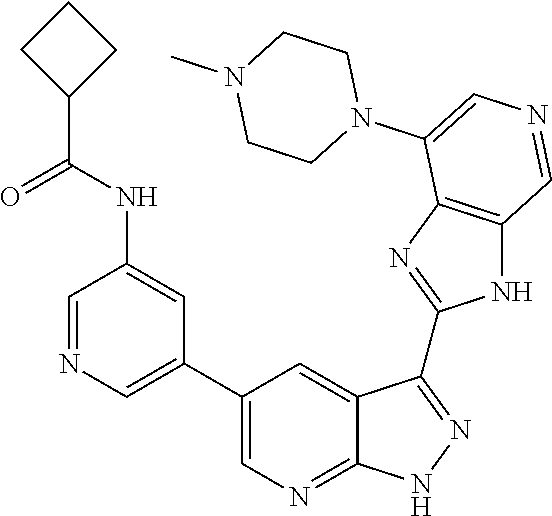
C1=NC=C(C2=CN=C3C(=C2)C(C2=NC4=C(N2)C=NC=C4N2CCN(C)CC2)=NN3)C=C1NC(=O)C1CCC1
